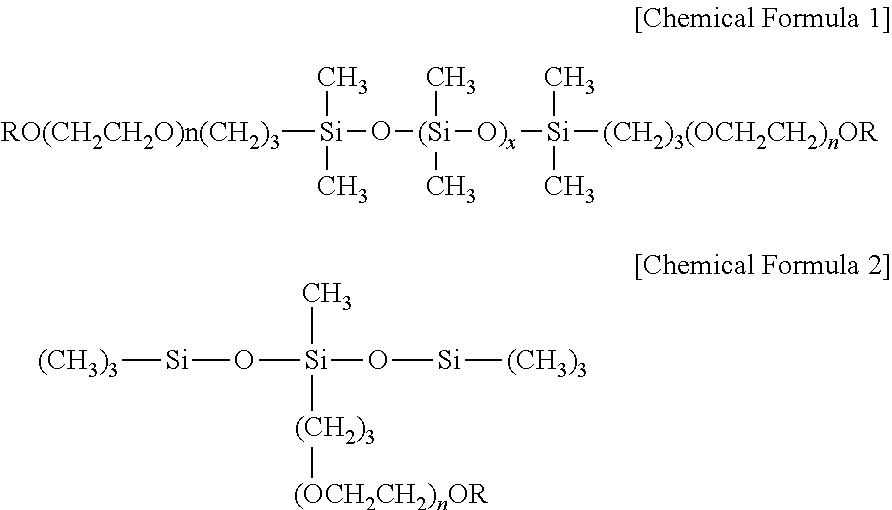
[RO(CH2CH2O)n(CH2)3][Si](O[(Si]([O)x][Si]([(CH2)3(OCH2CH2)nOR])(C)C)(C)C)(C)C.[(CH3)3][Si]O[Si](O[Si][(CH3)3])(C)[(CH2)3][(OCH2CH2)nOR]
